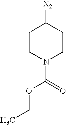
C1CN(C(=O)OCC)CCC1[X2]
